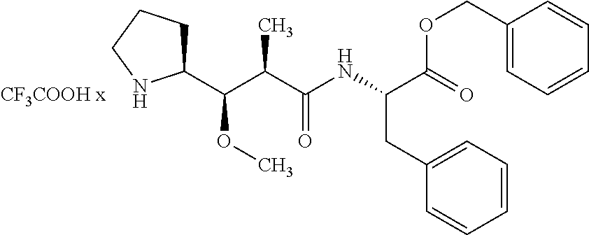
C1(C(OC)C(C(NC(C(=O)OCC2=CC=CC=C2)CC2=CC=CC=C2)=O)C)CCCN1
